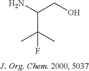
NC(CO)C(C)(C)F
